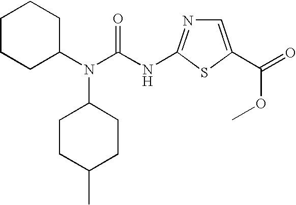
C1CCC(N(C(NC2=NC=C(C(=O)OC)S2)=O)C2CCC(C)CC2)CC1
